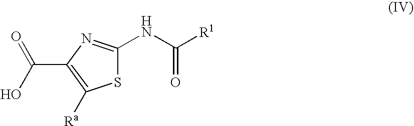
S1C(NC([R1])=O)=NC(C(=O)O)=C1[Ra]
